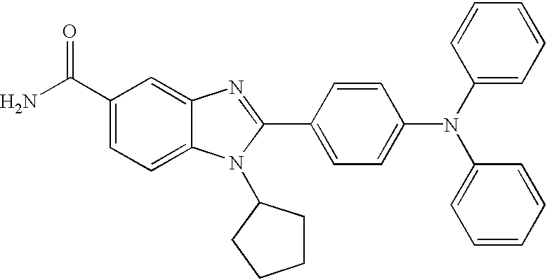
NC(C1=CC=C2C(=C1)N=C(C1=CC=C(N(C3=CC=CC=C3)C3=CC=CC=C3)C=C1)N2C1CCCC1)=O
